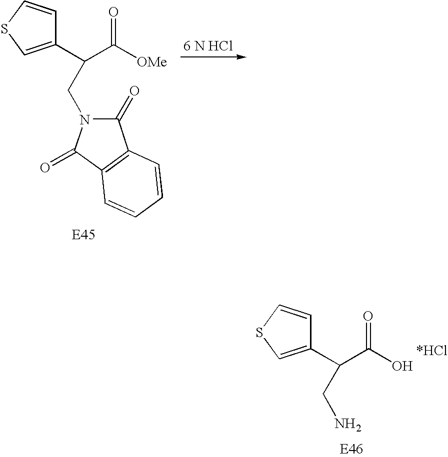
C1(C(C(O)=O)CN)=CSC=C1.C1(C(C([OMe])=O)CN2C(=O)C3=C(C2=O)C=CC=C3)=CSC=C1
